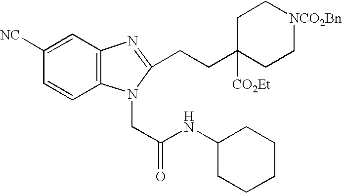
C1=CC([NC])=CC2=C1N(CC(NC1CCCCC1)=O)C(CCC1([CO2Et])CC[NCO2Bn]CC1)=N2
